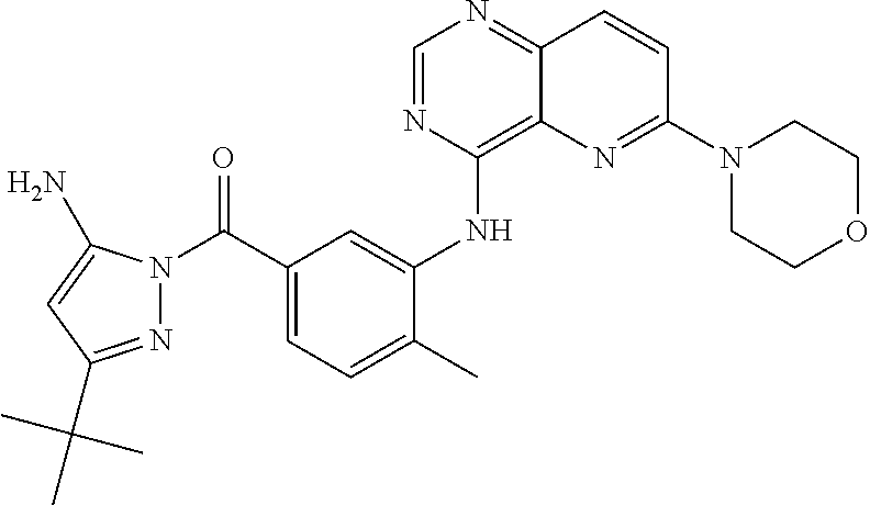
C1=NC(NC2=CC(C(N3N=C(C(C)(C)C)C=C3N)=O)=CC=C2C)=C2C(=N1)C=CC(N1CCOCC1)=N2
